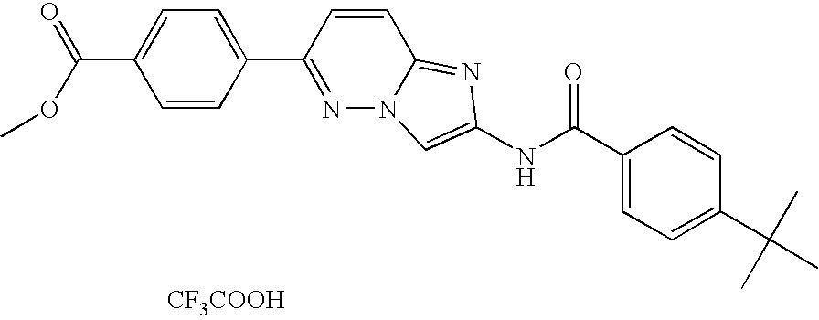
C1=C(C2=NN3C(=NC(NC(C4=CC=C(C(C)(C)C)C=C4)=O)=C3)C=C2)C=CC(C(=O)OC)=C1.[CF3COOH]
